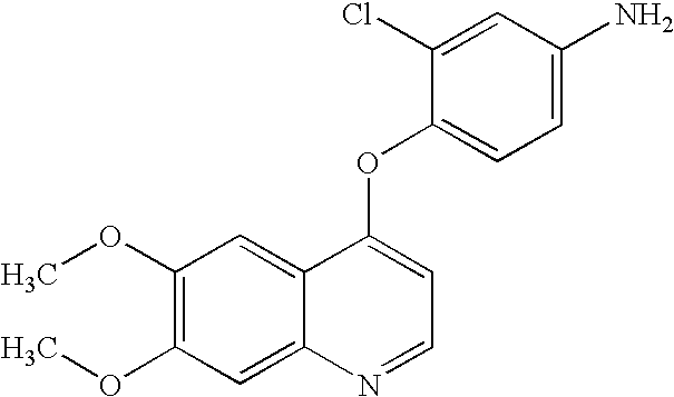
C1(OC)=C(OC)C=C2C(=C1)C(OC1=CC=C(N)C=C1Cl)=CC=N2
